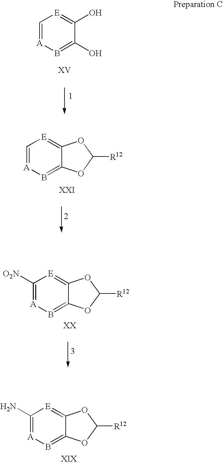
C1=[A]B=C(O)C(O)=[E]1.C1=[A]B=C2C(=[E]1)OC([R12])O2.C1([O2N])=[A]B=C2C(=[E]1)OC([R12])O2.C1(N)=[A]B=C2C(=[E]1)OC([R12])O2
